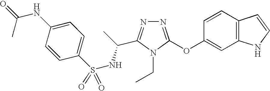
N1=C(OC2=CC3=C(C=C2)C=CN3)N(CC)C(C(NS(C2=CC=C(NC(=O)C)C=C2)(=O)=O)C)=N1
